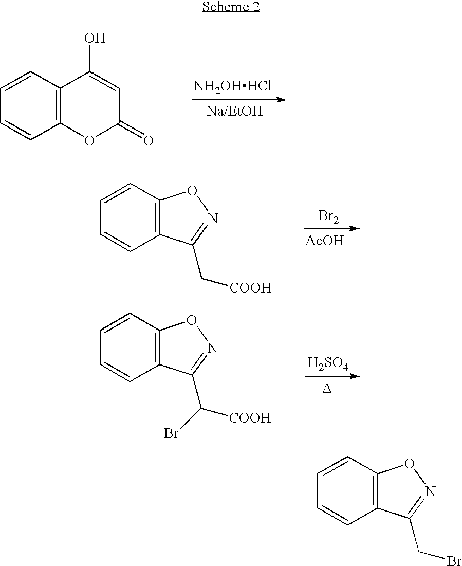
C12=C(C=CC=C1)ON=C2CBr.C12=C(C=CC=C1)C(O)=CC(=O)O2.[NH2OHHCl].C12=C(C=CC=C1)ON=C2C[COOH].[Br2].[AcOH].C12=C(C=CC=C1)ON=C2C([COOH])Br.[H2SO4].[D]
